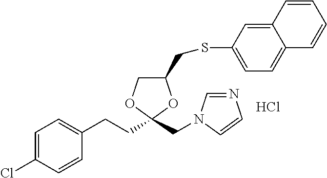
C1=C(Cl)C=CC(CCC2(CN3C=NC=C3)OC(CSC3=CC=C4C(=C3)C=CC=C4)CO2)=C1.Cl
